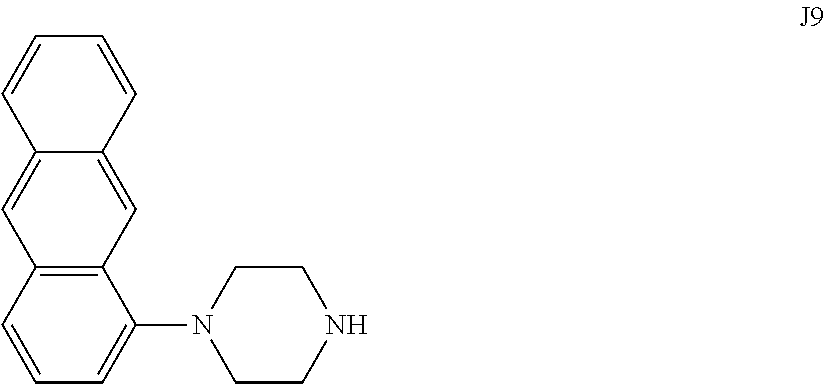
C12=C(C=CC=C1N1CCNCC1)C=C1C(=C2)C=CC=C1
